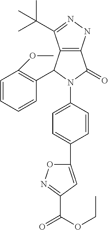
C12=C(NN=C1C(C)(C)C)C(=O)N(C1=CC=C(C3=CC(C(OCC)=O)=NO3)C=C1)C2C1=C(OC)C=CC=C1
